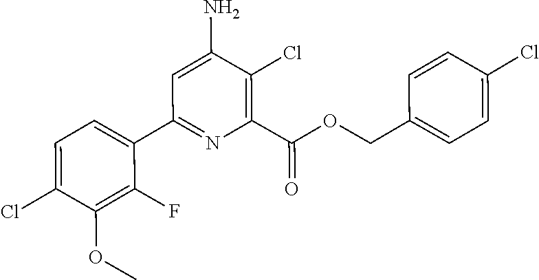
C1=C(Cl)C(OC)=C(F)C(C2=NC(C(OCC3=CC=C(Cl)C=C3)=O)=C(Cl)C(N)=C2)=C1
